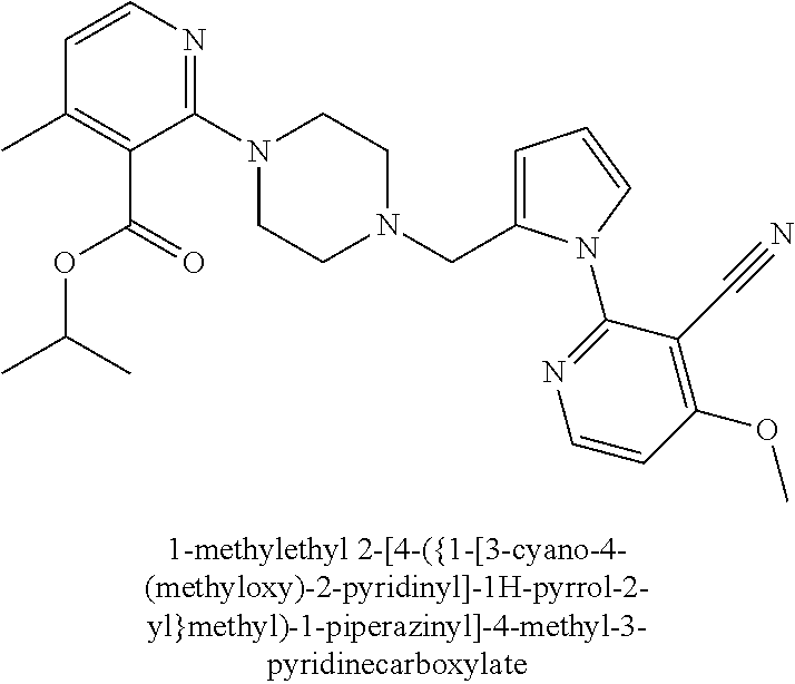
C1(N2CCN(CC3=CC=CN3C3=NC=CC(OC)=C3C#N)CC2)=NC=CC(C)=C1C(=O)OC(C)C
